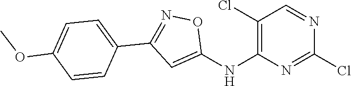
C1(Cl)=C(NC2=CC(C3=CC=C(OC)C=C3)=NO2)N=C(Cl)N=C1
